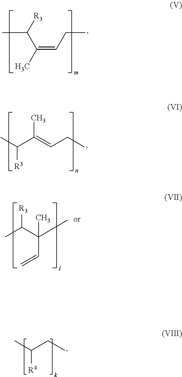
CC([R3])C(C)=CCC.C([R3])(C)C(=CCC)C.[R3]C(C(C)(C=C)C)C.C([R4])(C)CC
